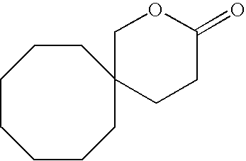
C1CCCCC2(CC1)CCC(=O)OC2
